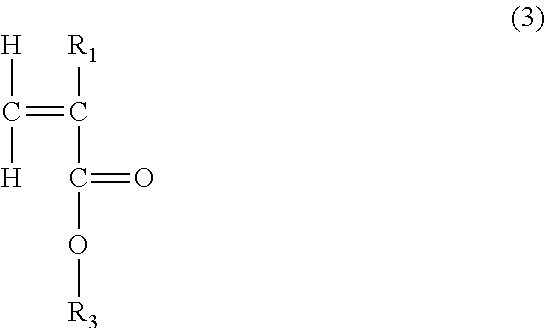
C(=C([R1])C(O[R3])=O)([H])[H]
